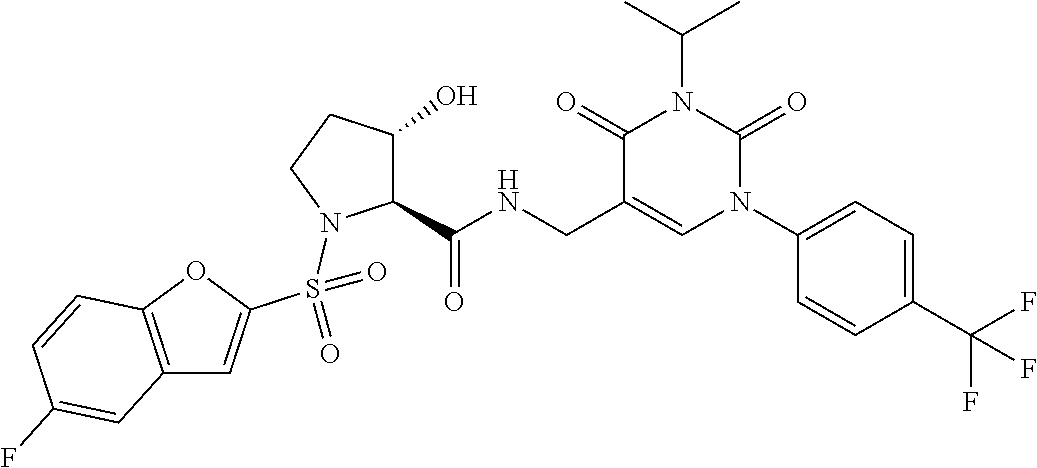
C12=C(OC(S(=O)(=O)N3C(C(NCC4=CN(C5=CC=C(C(F)(F)F)C=C5)C(=O)N(C(C)C)C4=O)=O)C(O)CC3)=C1)C=CC(F)=C2
